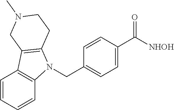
C1=CC=CC2=C1C1=C(N2CC2=CC=C(C(=O)[NHOH])C=C2)CCN(C)C1
